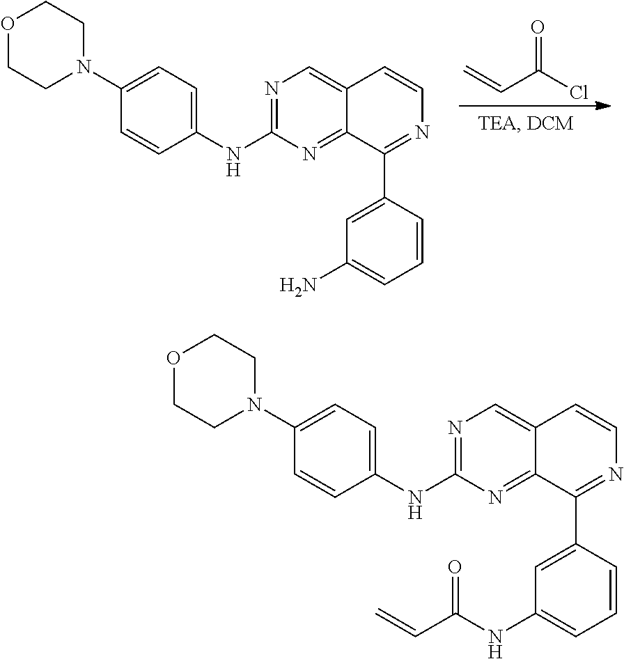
C=CC(Cl)=O.N1=C(NC2=CC=C(N3CCOCC3)C=C2)N=C2C(=C1)C=CN=C2C1=CC(N)=CC=C1.N1=C(NC2=CC=C(N3CCOCC3)C=C2)N=C2C(=C1)C=CN=C2C1=CC(NC(C=C)=O)=CC=C1
